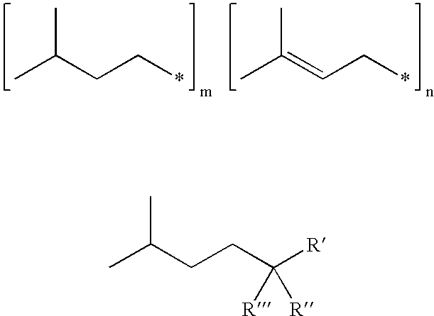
CC(CC*)C.CC(=CC*)C.CC(CCC([R])([R])[R])C
